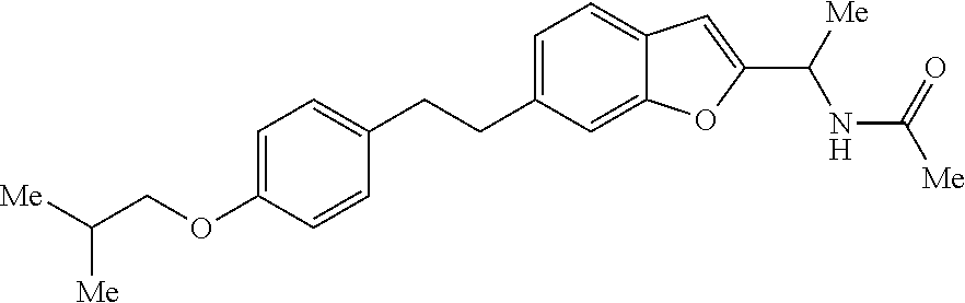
C1=C(CCC2=CC=C(OCC([Me])[Me])C=C2)C=C2C(=C1)C=C(C([Me])NC([Me])=O)O2
